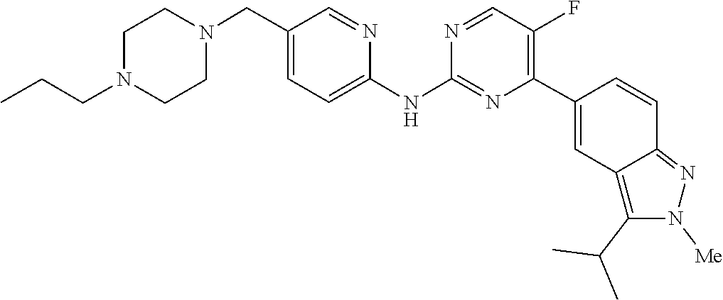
C1CN(CCC)CCN1CC1=CC=C(NC2=NC(C3=CC4=C(C(C)C)N([Me])N=C4C=C3)=C(F)C=N2)N=C1
